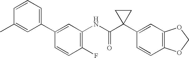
C1(F)=C(NC(C2(C3=CC4=C(C=C3)OCO4)CC2)=O)C=C(C2=CC=CC(C)=C2)C=C1
